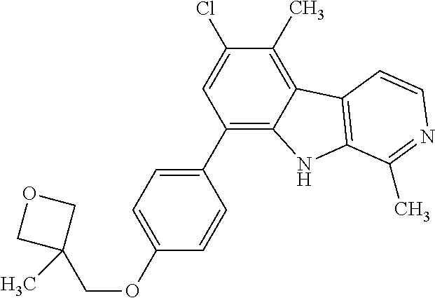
C1(C2=CC=C(OCC3(C)COC3)C=C2)=C2C(=C(C)C(Cl)=C1)C1=C(N2)C(C)=NC=C1
